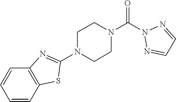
O=C(N1N=CC=N1)N1CCN(C2=NC3=C(S2)C=CC=C3)CC1
